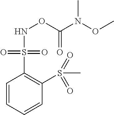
C1=CC=CC(S(C)(=O)=O)=C1S(=O)(=O)NOC(N(OC)C)=O
